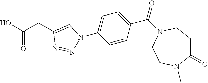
C1=CC(C(=O)N2CCC(=O)N(C)CC2)=CC=C1N1N=NC(CC(O)=O)=C1
